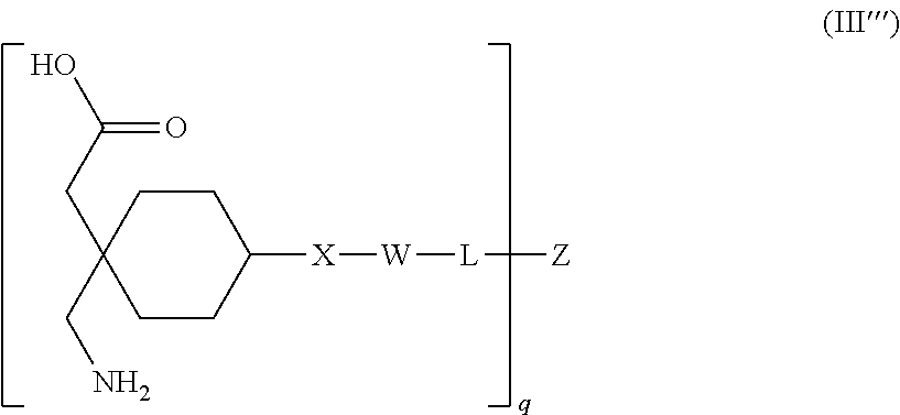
C1CC(CC(O)=O)(CN)CCC1[X][W][L][Z]
